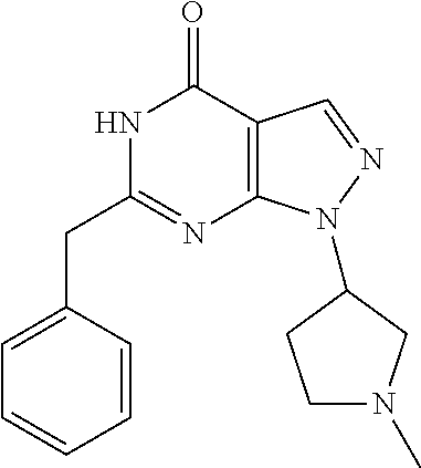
N1C(CC2=CC=CC=C2)=NC2=C(C1=O)C=NN2C1CN(C)CC1
